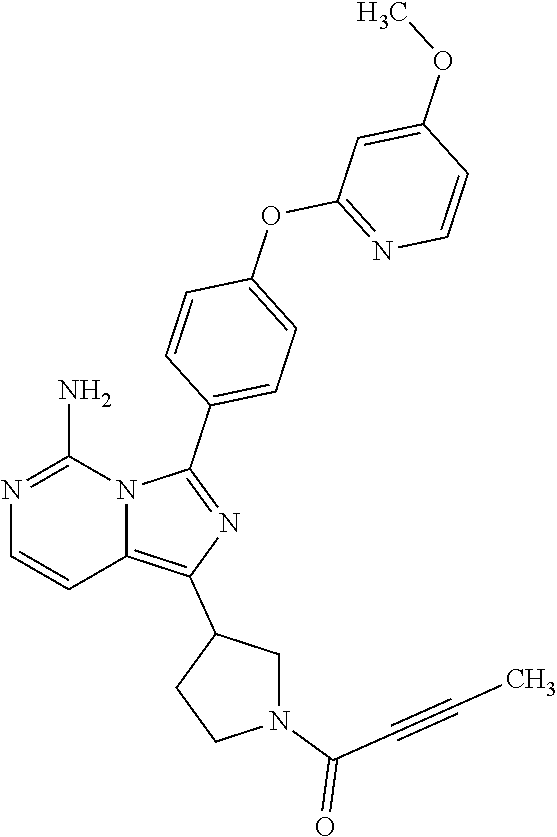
N1=C(N)N2C(=C(C3CN(C(C#CC)=O)CC3)N=C2C2=CC=C(OC3=NC=CC(OC)=C3)C=C2)C=C1
